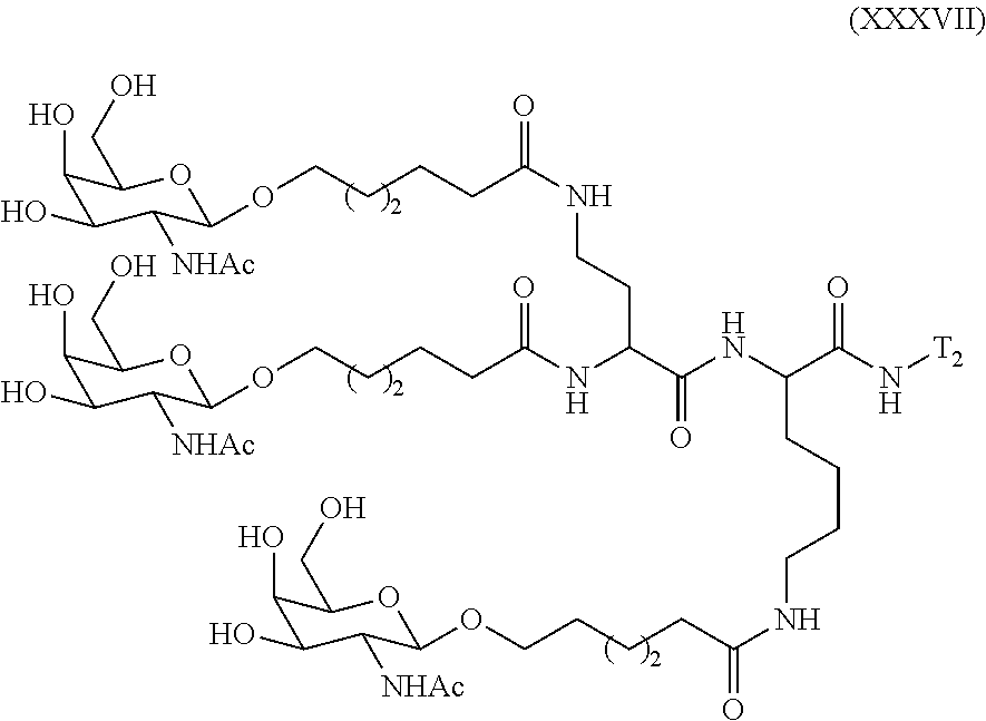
C1(O)C(O)C([NHAc])C(OCCCCC(NCCC(NC(CCCCOC2C([NHAc])C(O)C(O)C(CO)O2)=O)C(NC(CCCCNC(=O)CCCCOC2C([NHAc])C(O)C(O)C(CO)O2)C(=O)N[T2])=O)=O)OC1CO
